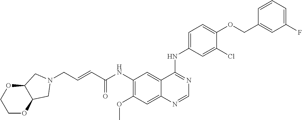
C(C=CC(NC1=C(OC)C=C2C(=C1)C(NC1=CC=C(OCC3=CC(F)=CC=C3)C(Cl)=C1)=NC=N2)=O)N1CC2OCCOC2C1
